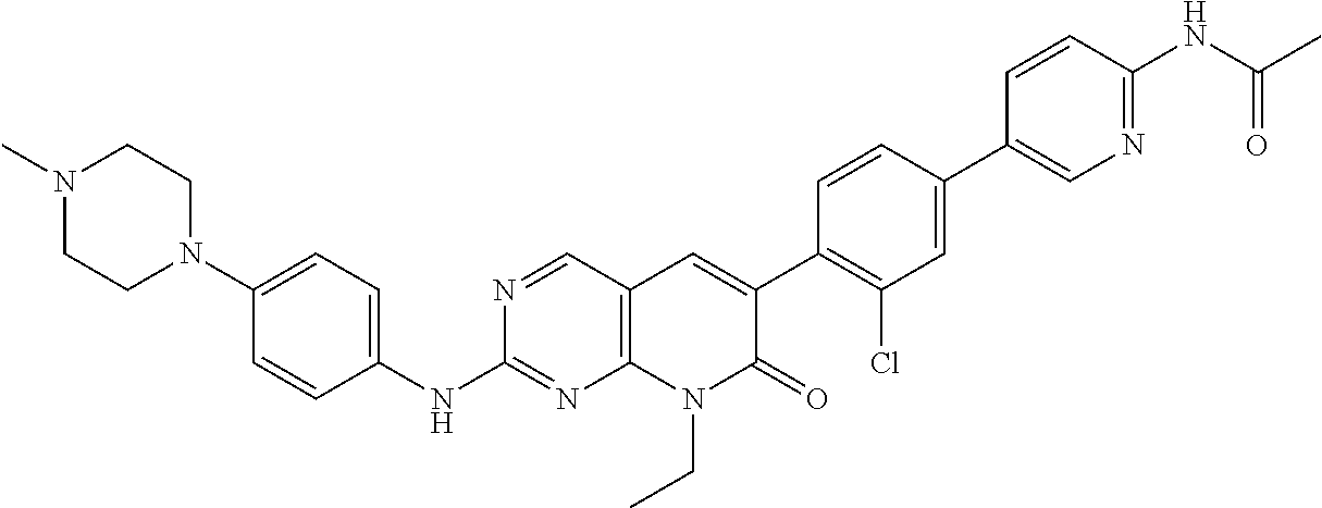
N1(C)CCN(C2=CC=C(NC3=NC4=C(C=N3)C=C(C3=C(Cl)C=C(C5=CN=C(NC(=O)C)C=C5)C=C3)C(=O)N4CC)C=C2)CC1
